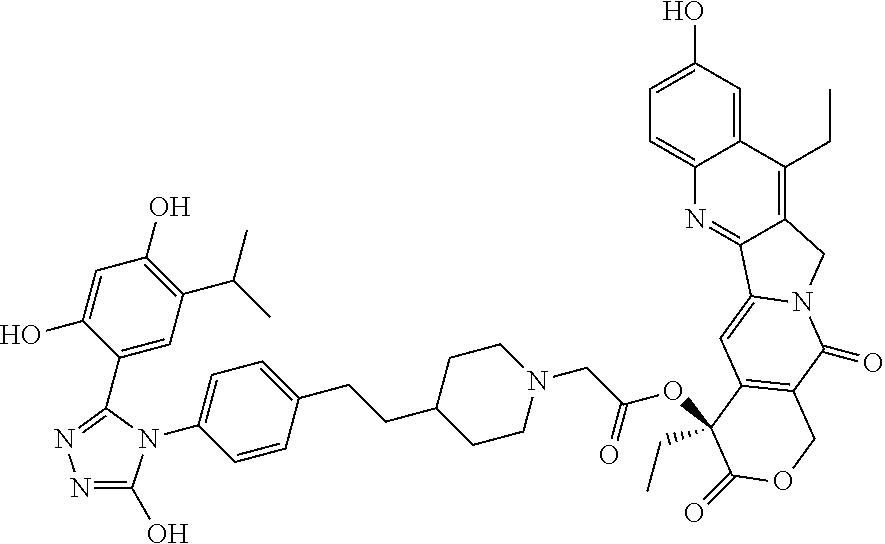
C1(C2=NN=C(O)N2C2=CC=C(CCC3CCN(CC(=O)OC4(CC)C5=C(C(=O)N6C(=C5)C5=NC7=CC=C(O)C=C7C(CC)=C5C6)COC4=O)CC3)C=C2)=CC(C(C)C)=C(O)C=C1O
